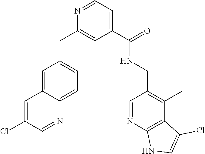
C1=C2C(=CC=C1CC1=CC(C(NCC3=C(C)C4=C(N=C3)NC=C4Cl)=O)=CC=N1)N=CC(Cl)=C2
